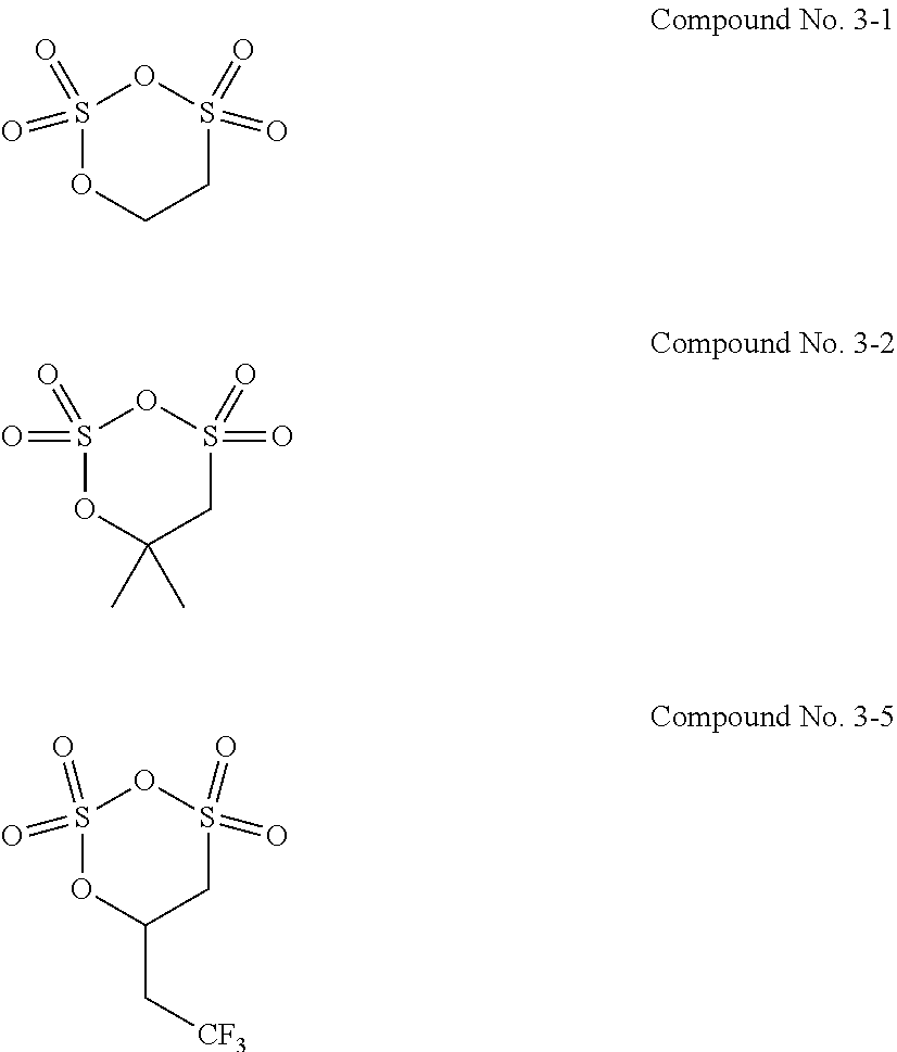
S1(=O)(=O)OS(=O)(=O)CCO1.S1(=O)(=O)CC(C)(C)OS(=O)(=O)O1.S1(=O)(=O)CC(C[CF3])OS(=O)(=O)O1
